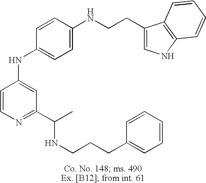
C1=CN=C(C(NCCCC2=CC=CC=C2)C)C=C1NC1=CC=C(NCCC2=CNC3=C2C=CC=C3)C=C1
